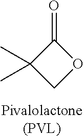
[Pivalolactone(PVL)].C1(=O)C(C)(C)CO1
